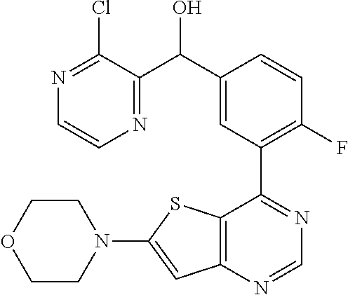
N1=C(Cl)C(C(C2=CC(C3=NC=NC4=C3SC(N3CCOCC3)=C4)=C(F)C=C2)O)=NC=C1
